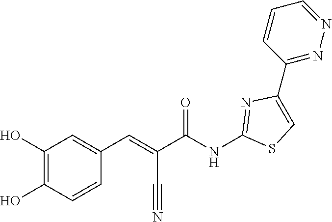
C1(C2=NN=CC=C2)=CSC(NC(C(C#N)=CC2=CC(O)=C(O)C=C2)=O)=N1
